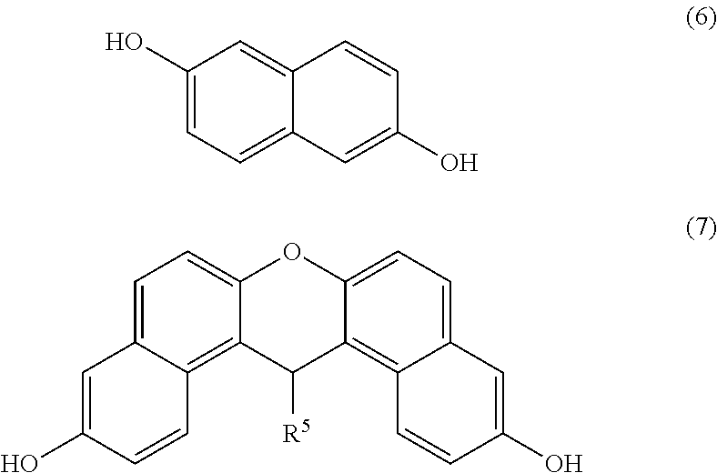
C1([R5])C2=C3C=CC(O)=CC3=CC=C2OC2=CC=C3C=C(O)C=CC3=C12.C1=C2C(=CC(O)=C1)C=CC(O)=C2
